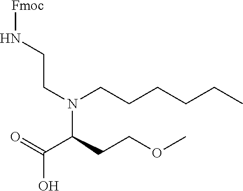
N(CCN(C(CCOC)C(=O)O)CCCCCC)[Fmoc]
